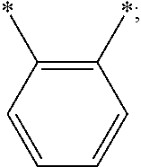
C1(*)=C(*)C=CC=C1
